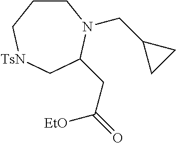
C1CC[TsN]CC(CC(=O)[EtO])N1CC1CC1
